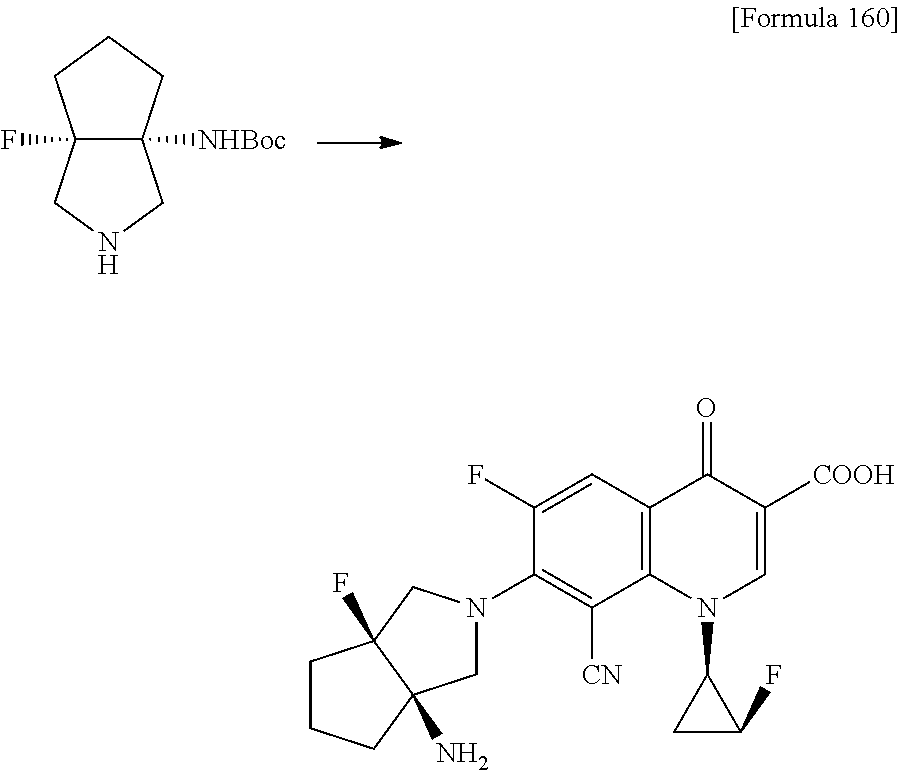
C12(F)C([NHBoc])(CCC1)CNC2.C1(F)=CC2=C(C([CN])=C1N1CC3(N)C(F)(C1)CCC3)N(C1CC1F)C=C([COOH])C2=O
